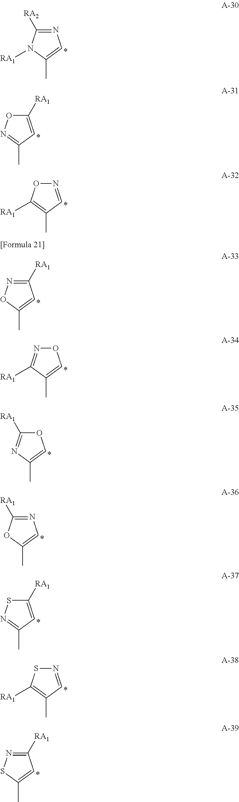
N1=C([RA2])N([RA1])C(C)=C1.C1([RA1])=CC(C)=NO1.C1([RA1])=NOC(C)=C1.O1N=C([RA1])C(C)=C1.N1=CC(C)=C([RA1])O1.O1C([RA1])=NC(C)=C1.N1=C([RA1])OC(C)=C1.C1([RA1])=CC(C)=NS1.N1=CC(C)=C([RA1])S1.C1([RA1])=NSC(C)=C1
